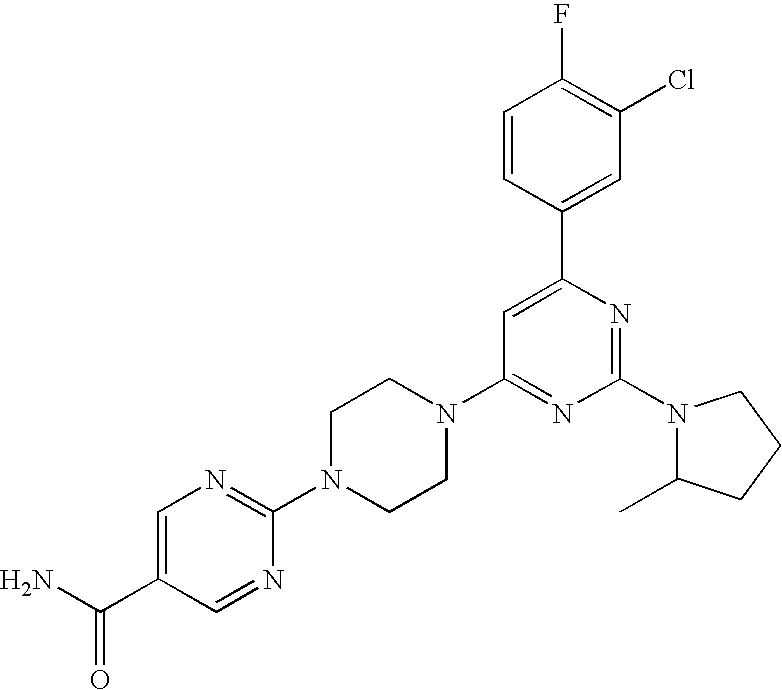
C1=C(C(N)=O)C=NC(N2CCN(C3=NC(N4C(C)CCC4)=NC(C4=CC(Cl)=C(F)C=C4)=C3)CC2)=N1
